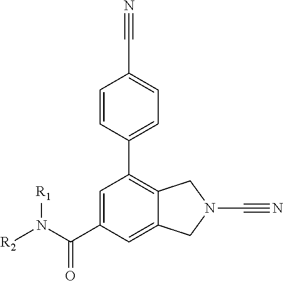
C1=C(C(N([R1])[R2])=O)C=C2C(=C1C1=CC=C(C#N)C=C1)CN(C#N)C2
